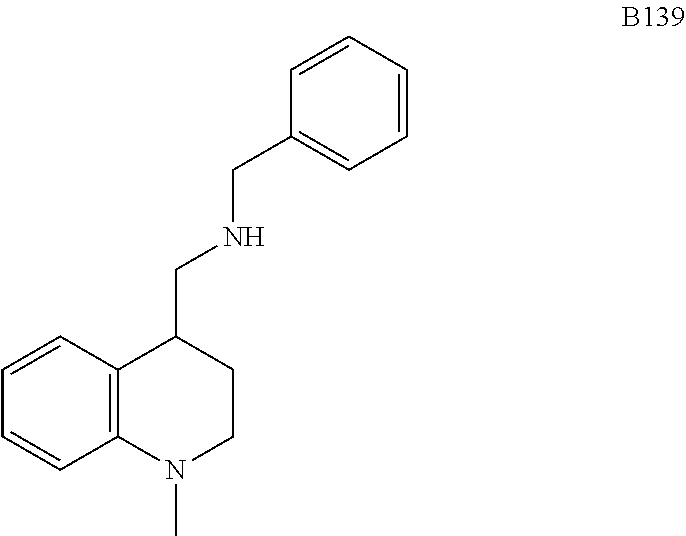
N1(C)CCC(CNCC2=CC=CC=C2)C2=C1C=CC=C2
